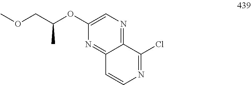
N1=C2C(=NC=C1OC(COC)C)C(Cl)=NC=C2
